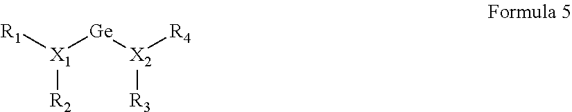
[X1]([R2])([R1])[Ge][X2]([R4])[R3]
